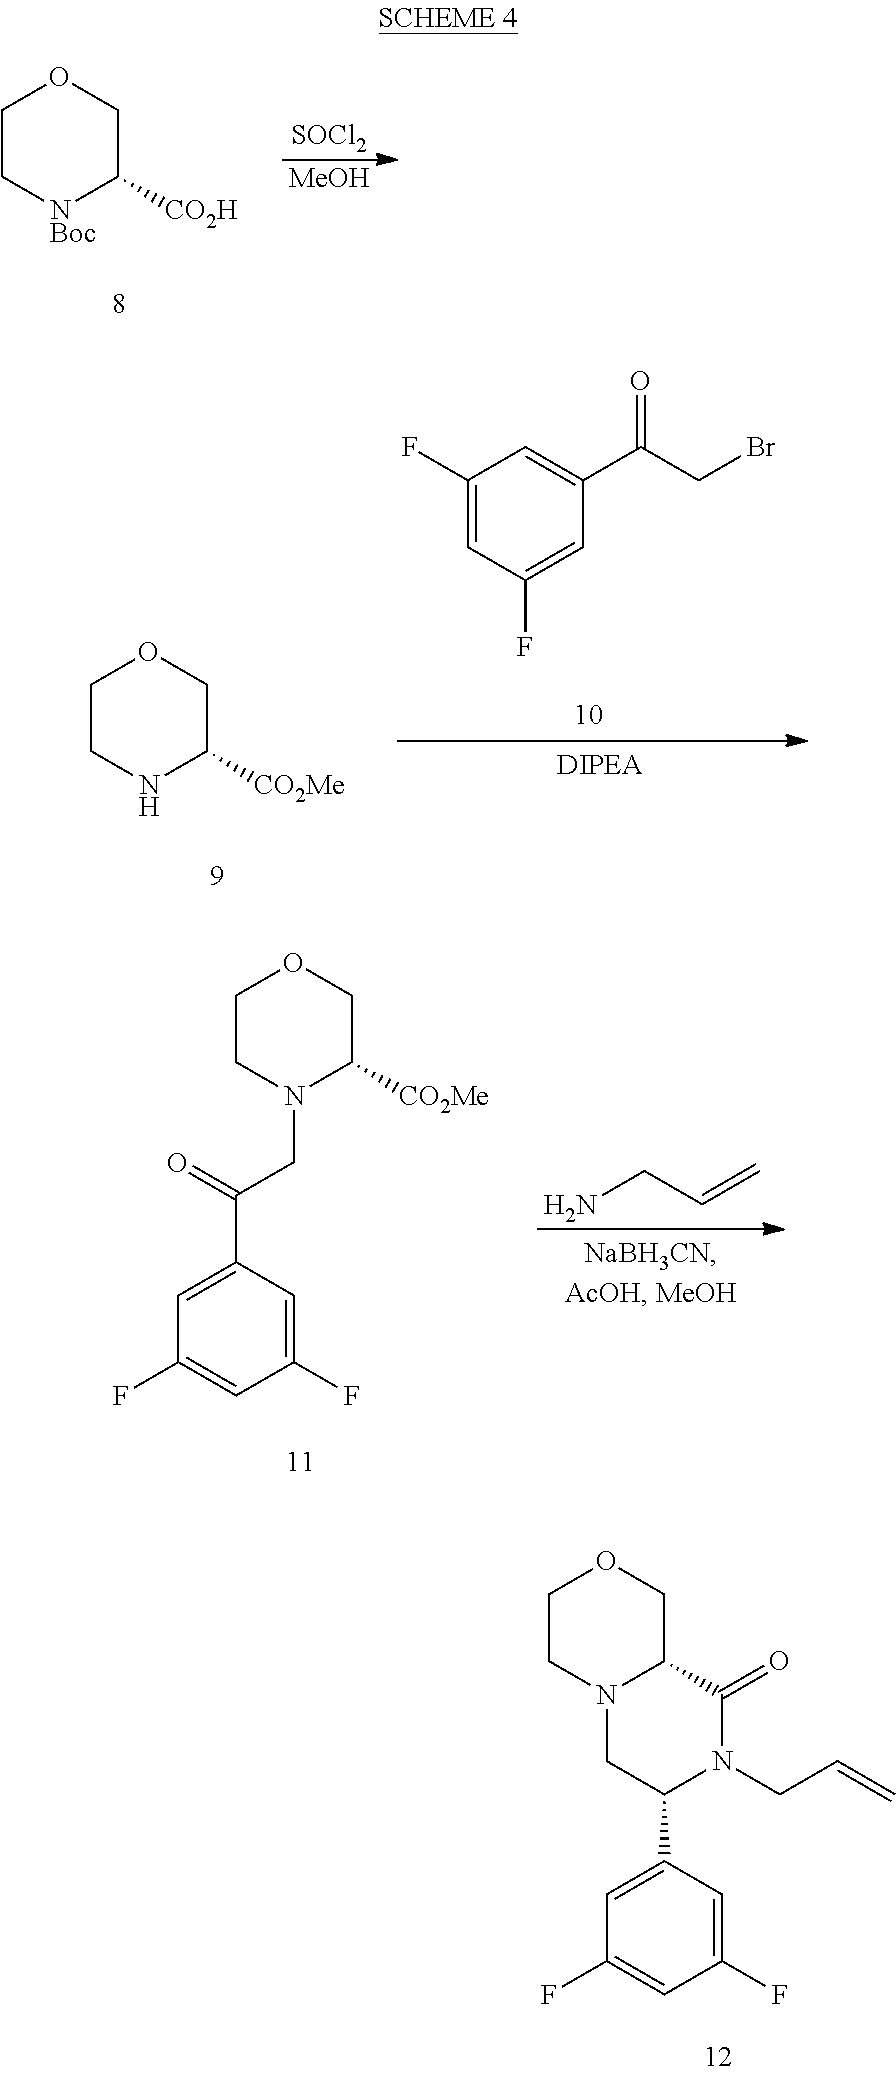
C1C[NBoc]C([CO2H])CO1.[SOCl2].[MeOH].C1CNC([CO2Me])CO1.C1(F)=CC(F)=CC(C(CBr)=O)=C1.C1CN(CC(C2=CC(F)=CC(F)=C2)=O)C([CO2Me])CO1.NCC=C.C1CN2C(CO1)C(=O)N(CC=C)C(C1=CC(F)=CC(F)=C1)C2
